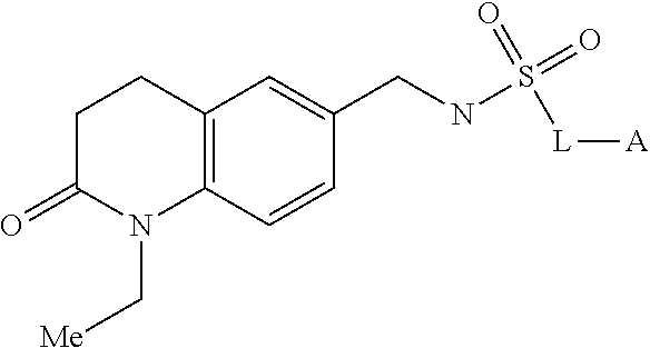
C1C(=O)N(C[Me])C2=C(C1)C=C(CNS(=O)(=O)[L][A])C=C2
